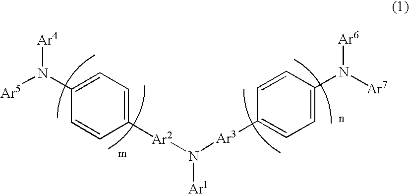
C1([Ar2]N([Ar1])[Ar3]C2=CC=C(N([Ar6])[Ar7])C=C2)=CC=C(N([Ar5])[Ar4])C=C1
